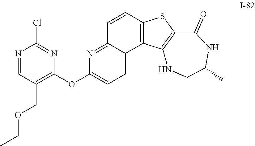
N1=CC(COCC)=C(OC2=CC=C3C(=N2)C=CC2=C3C3=C(S2)C(=O)NC(C)CN3)N=C1Cl
